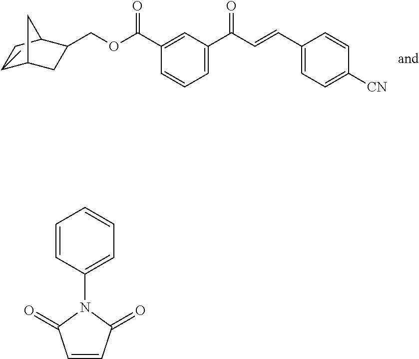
C1(C)C2CC(COC(C3=CC(C(C=CC4=CC=C([CN])C=C4)=O)=CC=C3)=O)C(C1)C2.C1=CC(=O)N(C2=CC=CC=C2)C1=O
